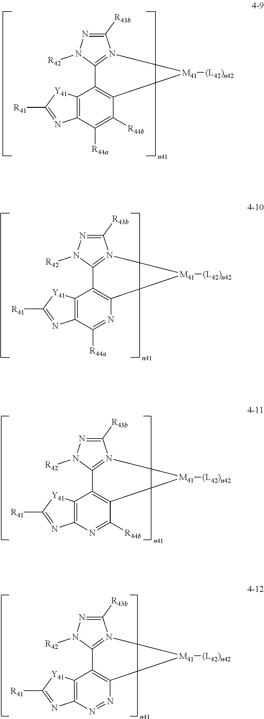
C1([R43b])=NN([R42])C2=N1[M41]([(L42)n42])C1=C2C2=C(C([R44a])=C1[R44b])N=C([R41])[Y41]2.C1([R43b])=NN([R42])C2=N1[M41]([(L42)n42])C1=C2C2=C(C([R44a])=N1)N=C([R41])[Y41]2.C1([R43b])=NN([R42])C2=N1[M41]([(L42)n42])C1=C2C2=C(N=C1[R44b])N=C([R41])[Y41]2.C1([R43b])=NN([R42])C2=N1[M41]([(L42)n42])C1=C2C2=C(N=N1)N=C([R41])[Y41]2
